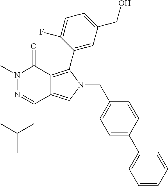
CN1N=C(CC(C)C)C2=CN(CC3=CC=C(C4=CC=CC=C4)C=C3)C(C3=CC(CO)=CC=C3F)=C2C1=O
